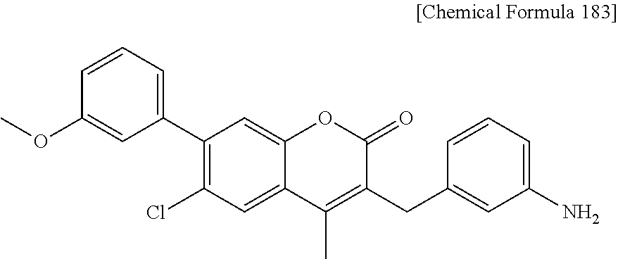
C1(N)=CC=CC(CC2=C(C)C3=CC(Cl)=C(C4=CC=CC(OC)=C4)C=C3OC2=O)=C1
